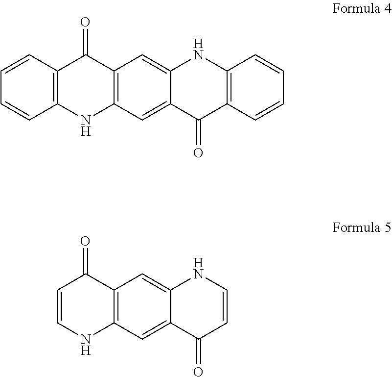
C1=CC2=C(C=C1)NC1=C(C2=O)C=C2C(=C1)C(=O)C1=C(N2)C=CC=C1.C1=CC(=O)C2=C(N1)C=C1C(=C2)NC=CC1=O
